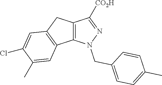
C12=C(CC3=C1C=C(C)C(Cl)=C3)C([CO2H])=NN2CC1=CC=C(C)C=C1
